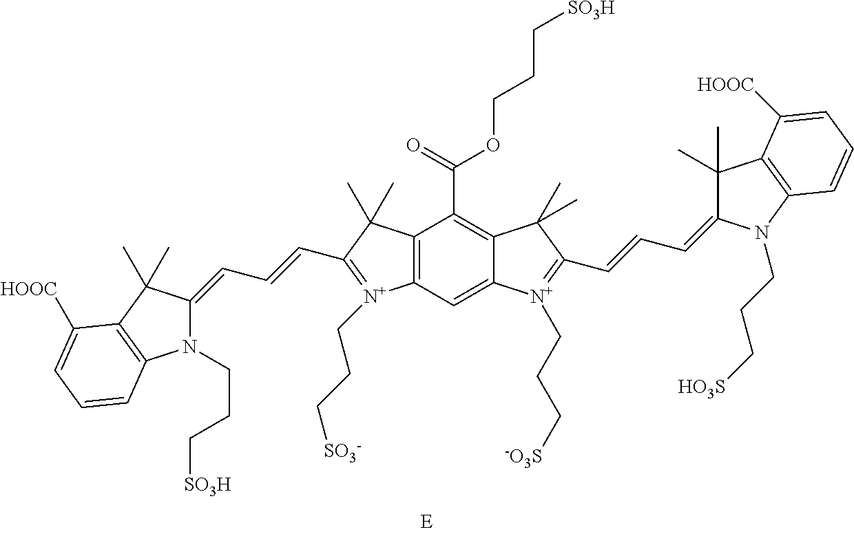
N1(CCC[SO3H])C(=CC=CC2=[N+](CCC[SO3-])C3=C(C(C(OCCC[SO3H])=O)=C4C(=C3)[N+](CCC[-O3S])=C(C=CC=C3C(C)(C)C5=C(N3CCC[HO3S])C=CC=C5[HOOC])C4(C)C)C2(C)C)C(C)(C)C2=C1C=CC=C2[HOOC]
